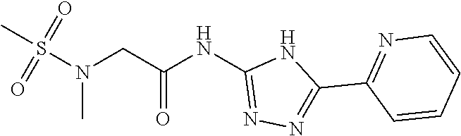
C(C(NC1=NN=C(C2=NC=CC=C2)N1)=O)N(S(C)(=O)=O)C
